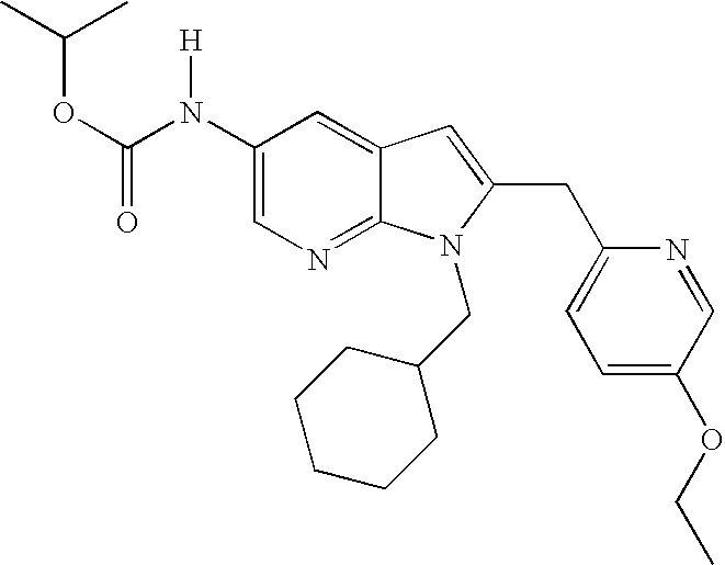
C1(N(C(OC(C)C)=O)[H])=CN=C2C(=C1)C=C(CC1=CC=C(OCC)C=N1)N2CC1CCCCC1
